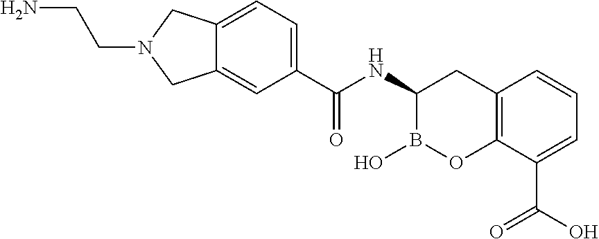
C12=C(C(C(O)=O)=CC=C1)OB(O)C(NC(=O)C1=CC=C3C(=C1)CN(CCN)C3)C2
